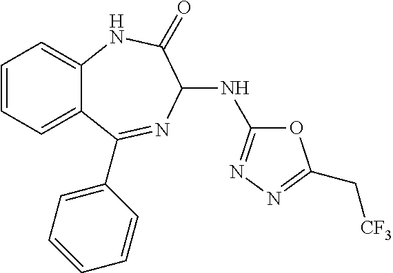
C1=CC=C2C(=C1)NC(=O)C(NC1=NN=C(C[CF3])O1)N=C2C1=CC=CC=C1
